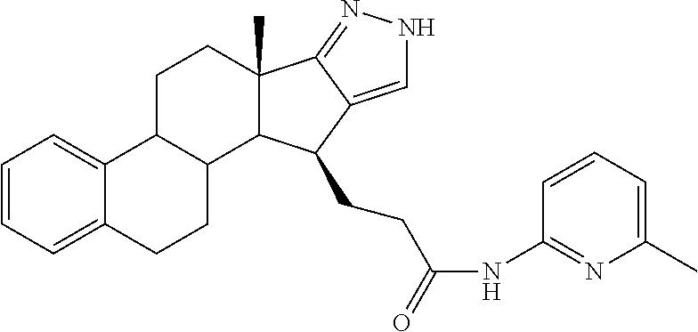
C1=CC=C2C(=C1)C1C(CC2)C2C(C)(CC1)C1=NNC=C1C2CCC(NC1=NC(C)=CC=C1)=O
